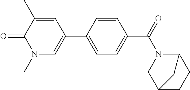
C1=C(C2=CN(C)C(=O)C(C)=C2)C=CC(C(=O)N2CC3CCC2C3)=C1
